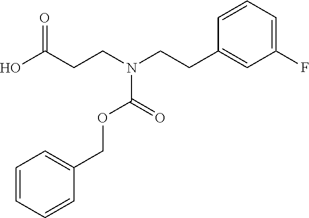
OC(CCN(CCC1=CC(F)=CC=C1)C(=O)OCC1=CC=CC=C1)=O
